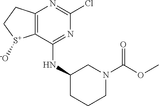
C12=C(C(NC3CCCN(C(=O)OC)C3)=NC(Cl)=N1)[S+]([-O])CC2
